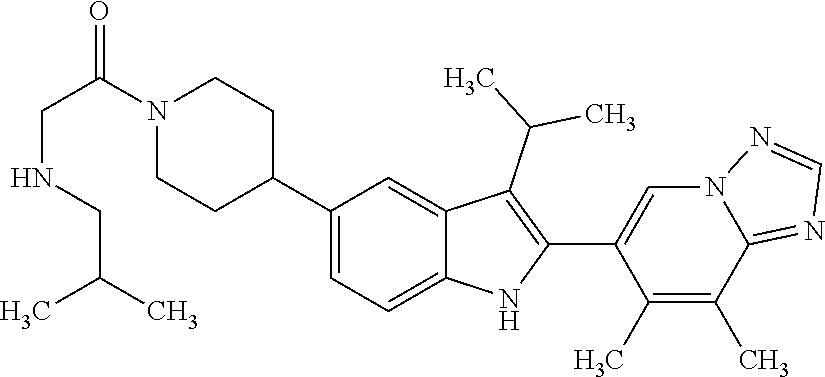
C1(C2CCN(C(CNCC(C)C)=O)CC2)=CC=C2C(=C1)C(C(C)C)=C(C1=CN3C(=NC=N3)C(C)=C1C)N2
